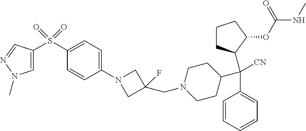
C1(S(=O)(=O)C2=CN(C)N=C2)=CC=C(N2CC(CN3CCC(C(C4=CC=CC=C4)([CN])C4CCCC4OC(NC)=O)CC3)(F)C2)C=C1
